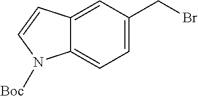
C1=C(CBr)C=C2C(=C1)N([Boc])C=C2
